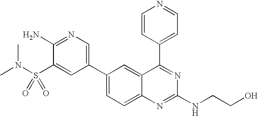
C1(C2=CN=C(N)C(S(N(C)C)(=O)=O)=C2)=CC=C2C(=C1)C(C1=CC=NC=C1)=NC(NCCO)=N2
